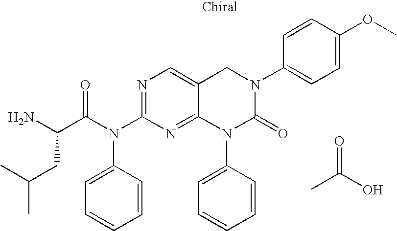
N1=C(N(C2=CC=CC=C2)C(=O)C(N)CC(C)C)N=C2C(=C1)CN(C1=CC=C(OC)C=C1)C(=O)N2C1=CC=CC=C1.CC(O)=O
